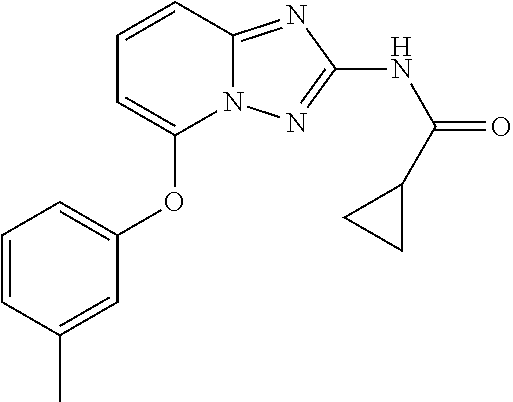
C1(OC2=CC=CC(C)=C2)=CC=CC2=NC(NC(=O)C3CC3)=NN12
